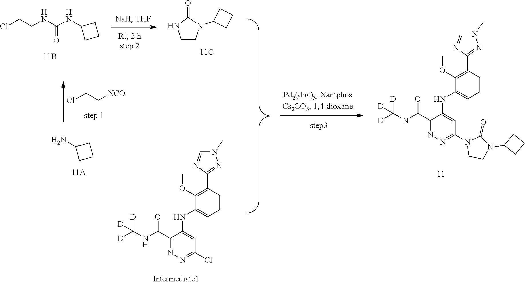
ClCCNC(NC1CCC1)=O.[H].[H].C1CN(C2CCC2)C(=O)N1.ClCC[NCO].CN1C=NC(C2=C(OC)C(NC3=CC(Cl)=NN=C3C(NC([D])([D])[D])=O)=CC=C2)=N1.C1CCC1N.C1CN(C2=NN=C(C(=O)NC([D])([D])[D])C(NC3=CC=CC(C4=NN(C)C=N4)=C3OC)=C2)C(=O)N1C1CCC1
